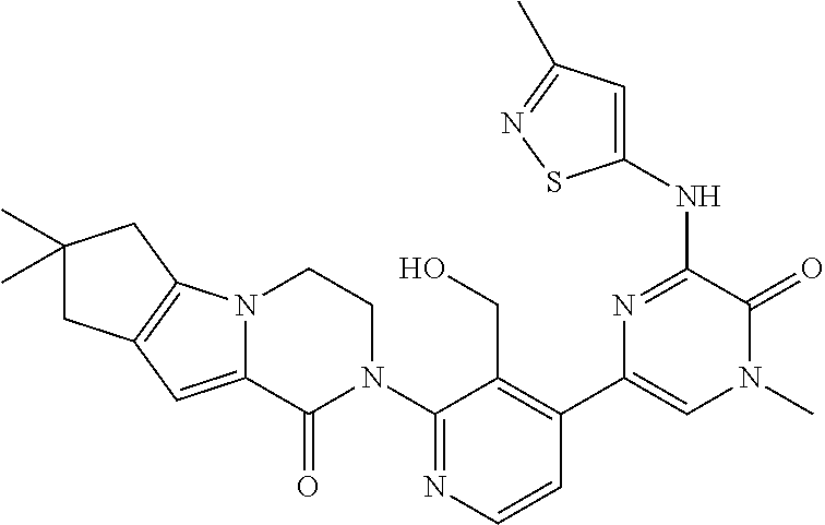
C1=CN=C(N2CCN3C(=CC4=C3CC(C)(C)C4)C2=O)C(CO)=C1C1=CN(C)C(=O)C(NC2=CC(C)=NS2)=N1
